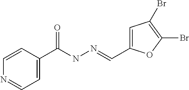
C1=CC(C(=O)NN=CC2=CC(Br)=C(Br)O2)=CC=N1
